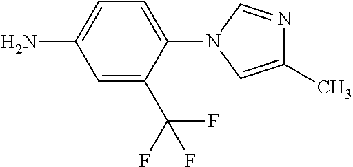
N1=CN(C2=CC=C(N)C=C2C(F)(F)F)C=C1C
